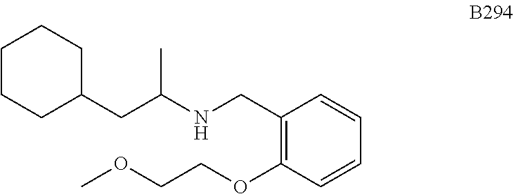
C1(CNC(C)CC2CCCCC2)=C(OCCOC)C=CC=C1
